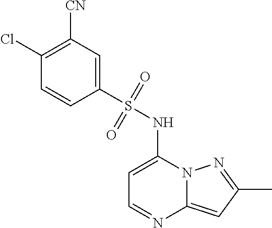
C1=C(NS(C2=CC([CN])=C(Cl)C=C2)(=O)=O)N2C(=CC(C)=N2)N=C1
